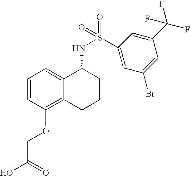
C1=CC(OCC(O)=O)=C2C(=C1)C(NS(=O)(C1=CC(Br)=CC(C(F)(F)F)=C1)=O)CCC2
